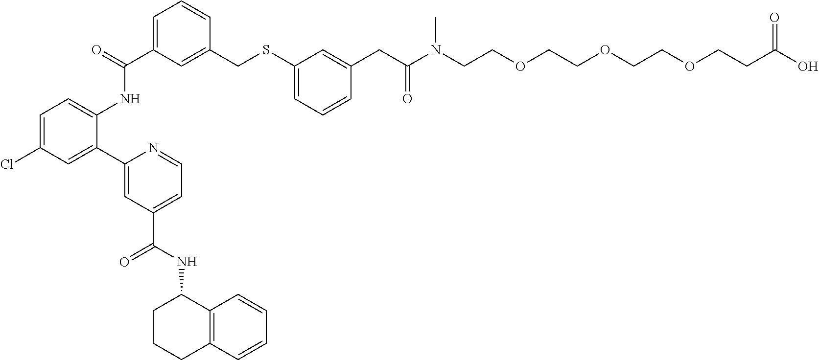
C1=C(C(NC2=CC=C(Cl)C=C2C2=CC(C(NC3CCCC4=C3C=CC=C4)=O)=CC=N2)=O)C=C(CSC2=CC=CC(CC(N(CCOCCOCCOCCC(O)=O)C)=O)=C2)C=C1
